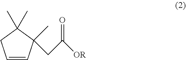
C1=CCC(C)(C)C1(C)CC([OR])=O
